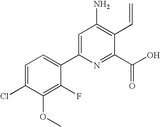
C1=C(Cl)C(OC)=C(F)C(C2=CC(N)=C(C=C)C(C(O)=O)=N2)=C1
